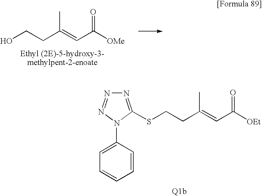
OCCC(=CC([OMe])=O)C.S(CCC(=CC([OEt])=O)C)C1=NN=NN1C1=CC=CC=C1
